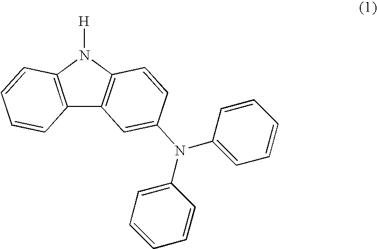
C12=C(N([H])C3=C1C=C(N(C1=CC=CC=C1)C1=CC=CC=C1)C=C3)C=CC=C2
